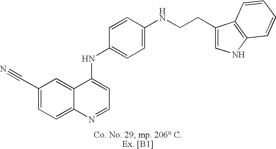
C12=CC(C#N)=CC=C1N=CC=C2NC1=CC=C(NCCC2=CNC3=C2C=CC=C3)C=C1
